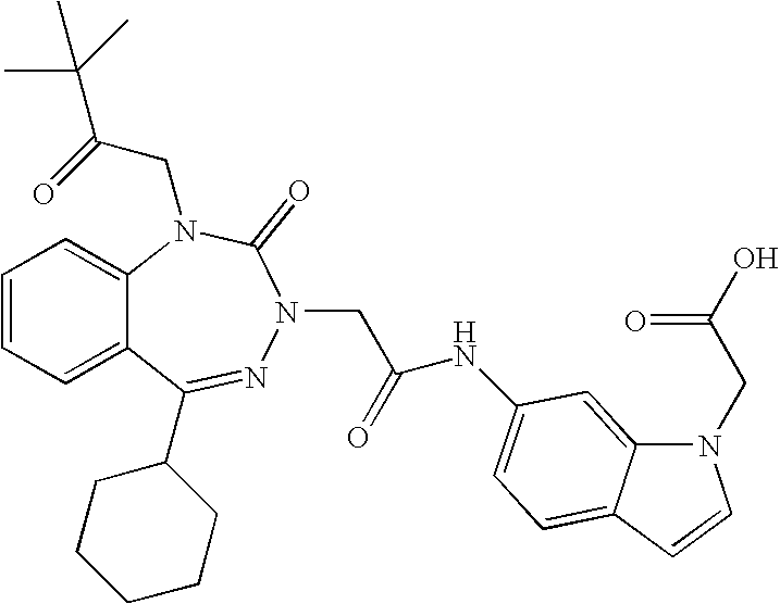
C1=CC=C2C(=C1)N(CC(C(C)(C)C)=O)C(=O)N(CC(NC1=CC=C3C(=C1)N(CC(O)=O)C=C3)=O)N=C2C1CCCCC1
